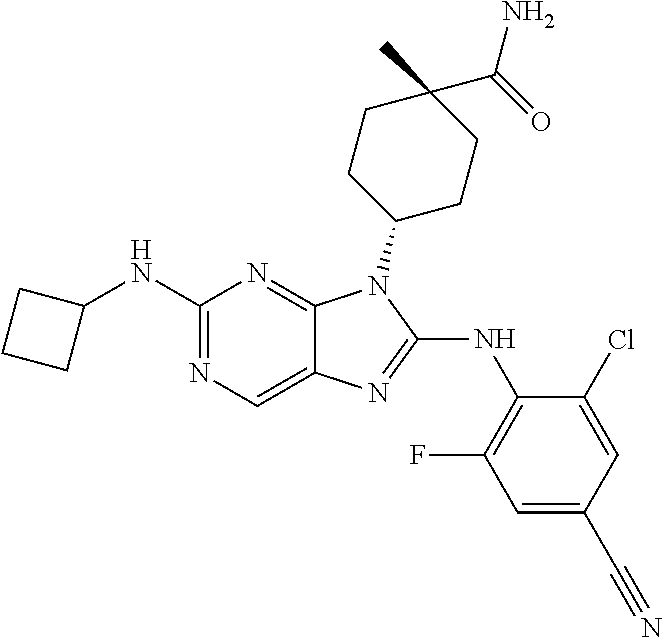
C1(NC2CCC2)=NC=C2C(=N1)N(C1CCC(C)(C(=O)N)CC1)C(NC1=C(F)C=C(C#N)C=C1Cl)=N2
